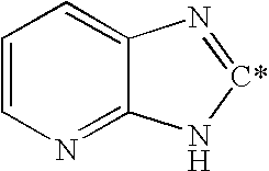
C1=CN=C2C(=C1)N=[C*]N2
